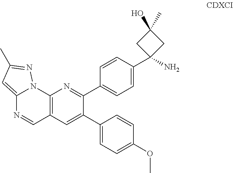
C12=CC(C)=NN1C1=C(C=N2)C=C(C2=CC=C(OC)C=C2)C(C2=CC=C(C3(N)CC(C)(O)C3)C=C2)=N1
